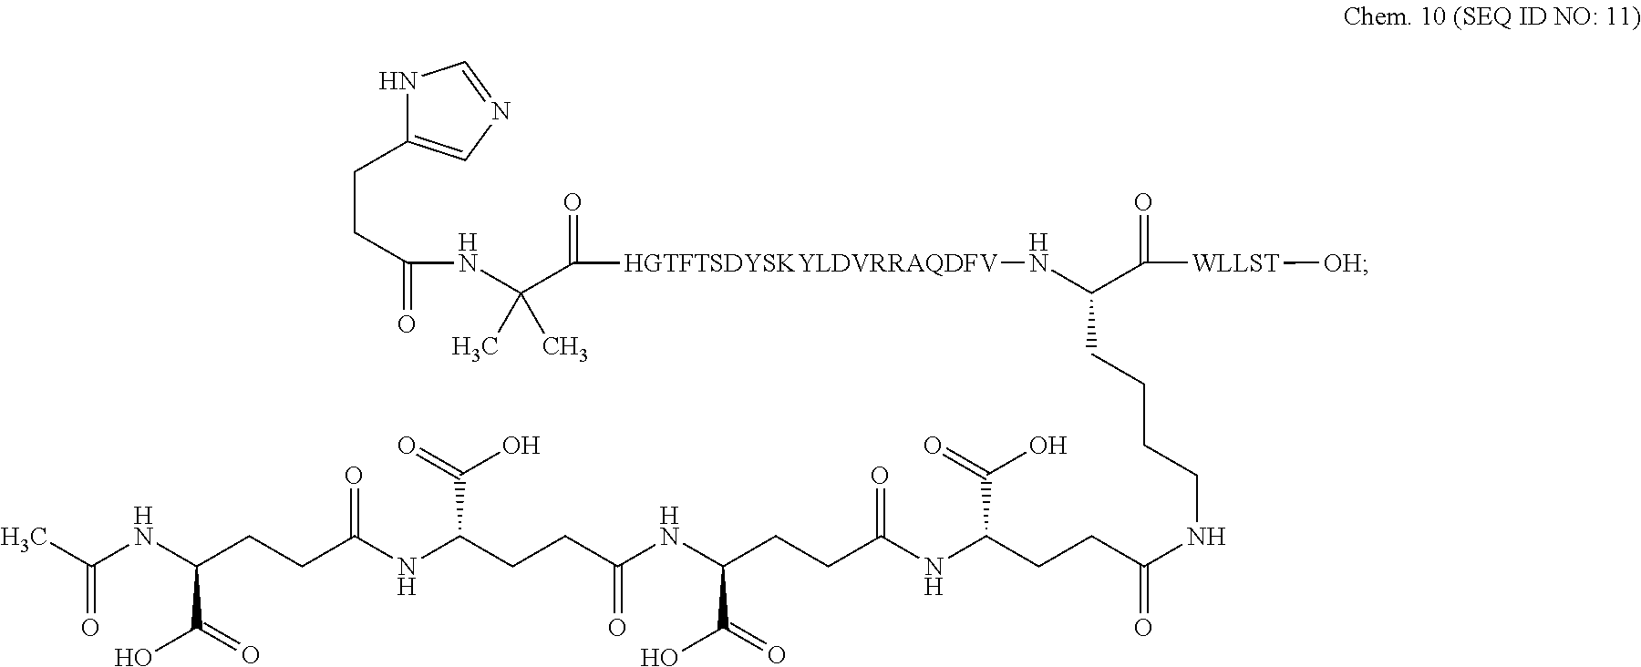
N1C(CCC(=O)NC(C([HGTFTSDYSKYLDVRRAQDFV]NC(C(=O)[WLLST][OH])CCCCNC(CCC(NC(CCC(NC(CCC(NC(CCC(NC(C)=O)C(=O)O)=O)C(=O)O)=O)C(=O)O)=O)C(=O)O)=O)=O)(C)C)=CN=C1
